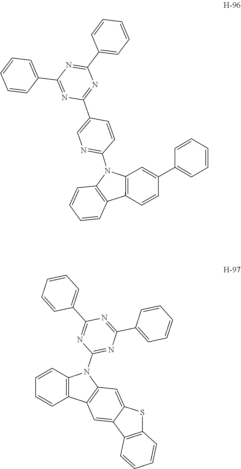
C12=C(C=CC(C3=CC=CC=C3)=C1)C1=C(N2C2=NC=C(C3=NC(C4=CC=CC=C4)=NC(C4=CC=CC=C4)=N3)C=C2)C=CC=C1.C1=CC=CC2=C1N(C1=NC(C3=CC=CC=C3)=NC(C3=CC=CC=C3)=N1)C1=C2C=C2C(=C1)SC1=C2C=CC=C1
